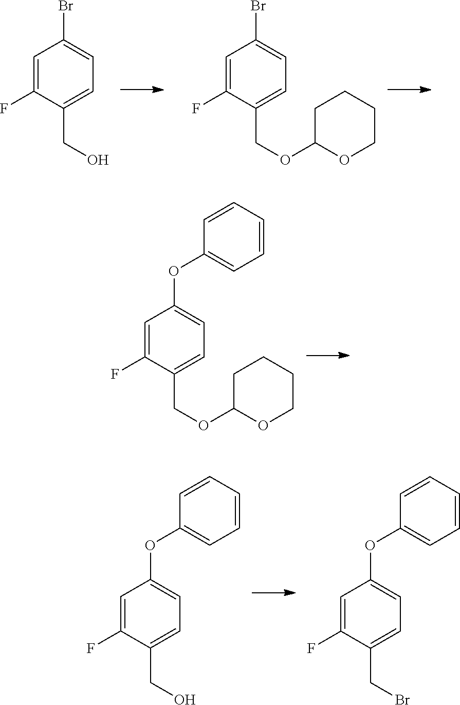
C1=C(F)C(CO)=CC=C1Br.C1=C(F)C(COC2OCCCC2)=CC=C1Br.C1=C(F)C(COC2OCCCC2)=CC=C1OC1=CC=CC=C1.C1=C(F)C(CO)=CC=C1OC1=CC=CC=C1.C1=C(F)C(CBr)=CC=C1OC1=CC=CC=C1
